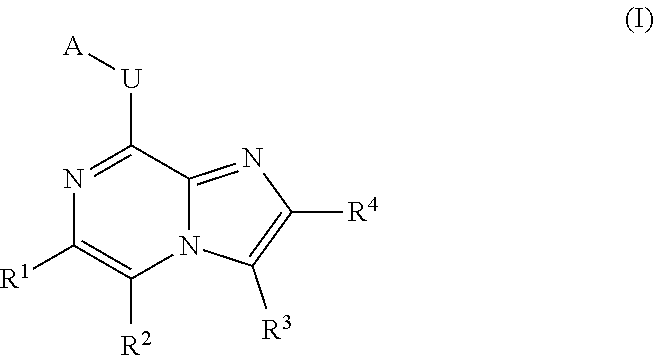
N1=C([U][A])C2=NC([R4])=C([R3])N2C([R2])=C1[R1]
